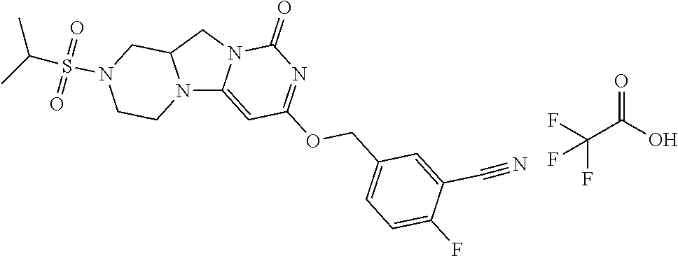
N12C3=CC(OCC4=CC=C(F)C(C#N)=C4)=NC(=O)N3CC1CN(S(=O)(=O)C(C)C)CC2.O=C(O)C(F)(F)F
